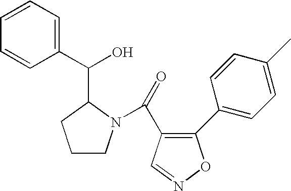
C1CN(C(=O)C2=C(C3=CC=C(C)C=C3)ON=C2)C(C(O)C2=CC=CC=C2)C1
